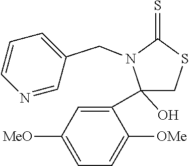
C1(C2=CC([MeO])=CC=C2[OMe])(O)CSC(=S)N1CC1=CC=CN=C1
